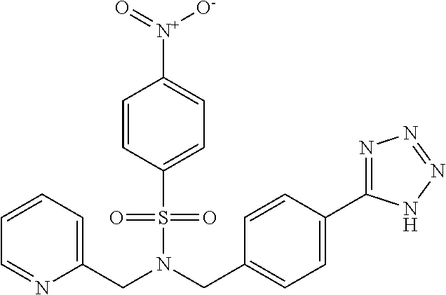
C(N(CC1=CC=C(C2=NN=NN2)C=C1)S(=O)(=O)C1=CC=C([N+]([O-])=O)C=C1)C1=CC=CC=N1
